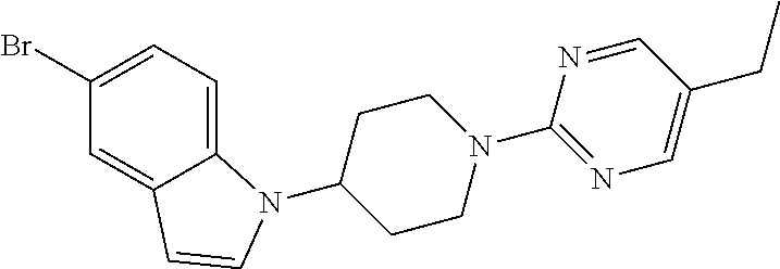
C1=C(Br)C=C2C(=C1)N(C1CCN(C3=NC=C(CC)C=N3)CC1)C=C2
